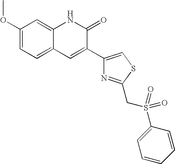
C1(OC)=CC=C2C(=C1)NC(=O)C(C1=CSC(CS(C3=CC=CC=C3)(=O)=O)=N1)=C2
